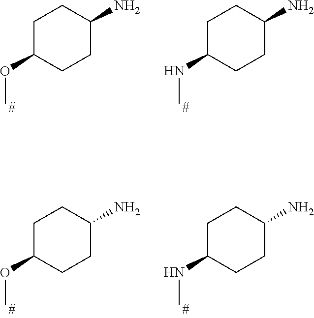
C1C(OC)CCC(N)C1.C1C(NC)CCC(N)C1.C1C(OC)CCC(N)C1.C1C(NC)CCC(N)C1
